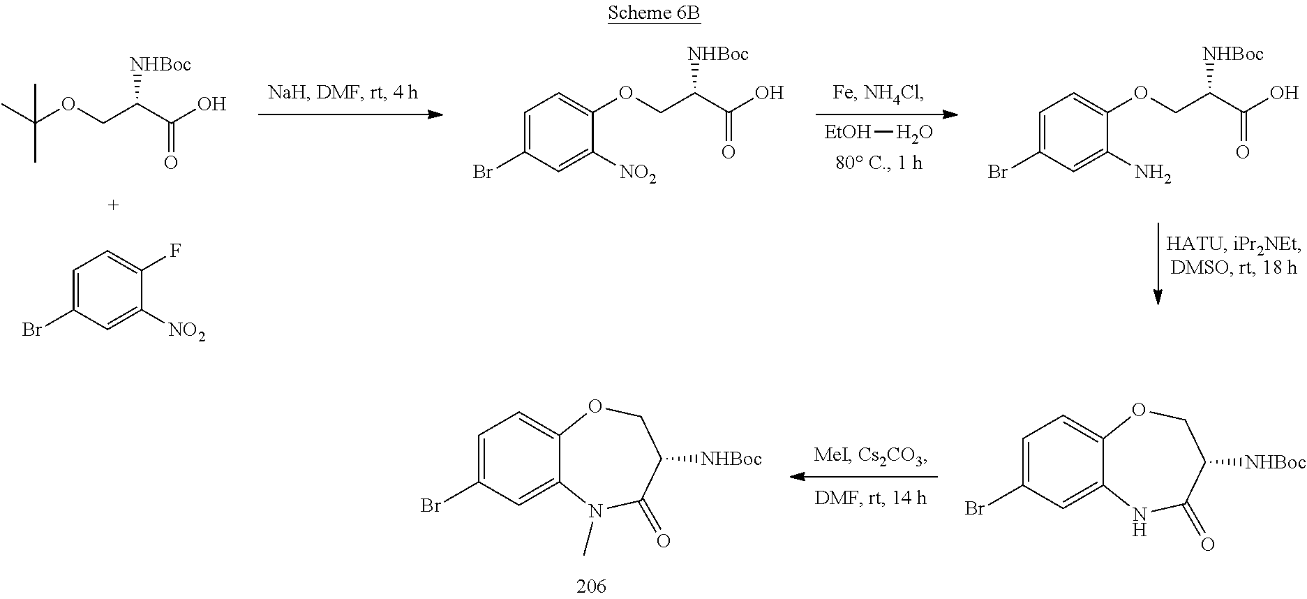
C1=C(Br)C=C2C(=C1)OCC([NHBoc])C(=O)N2C.C1=C(Br)C=C2C(=C1)OCC([NHBoc])C(=O)N2.CC(OCC(C(O)=O)[NHBoc])(C)C.C1=C(Br)C=C([NO2])C(F)=C1.[EtOH]O.C1=C(Br)C=C([NO2])C(OCC(C(=O)O)[NHBoc])=C1.C1=C(Br)C=C(N)C(OCC(C(=O)O)[NHBoc])=C1
